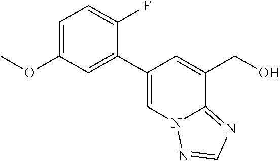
C1=C(OC)C=C(C2=CN3C(=NC=N3)C(CO)=C2)C(F)=C1
